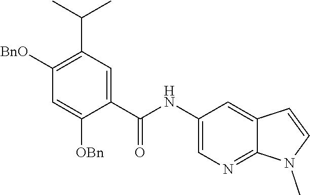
C1(NC(C2=CC(C(C)C)=C([BnO])C=C2[OBn])=O)=CN=C2C(=C1)C=CN2C
